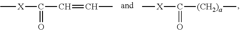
C[X]C(C=CC)=O.C[X]C([(CH2)a]C)=O
